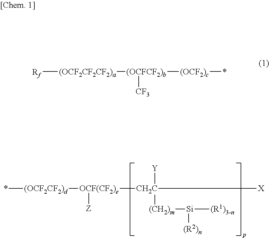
*[(OCF2CF2)d][OCF(CF2)e]([CH2C]([Y])([(CH2)m][Si]([(R1)3-n])[(R2)n])[X])[Z].[Rf][(OCF2CF2CF2)a][(OCFCF2)b]([(OCF2)c]*)[CF3]
